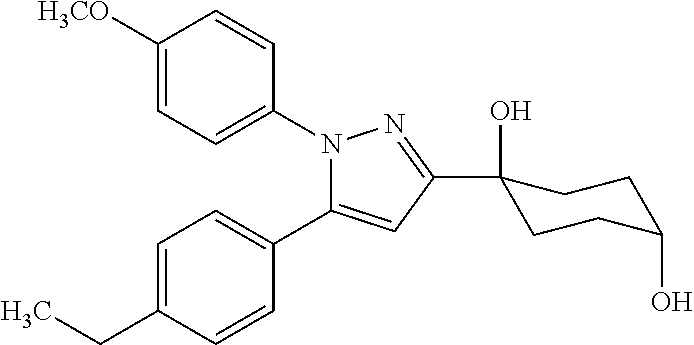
C1([H3CO])=CC=C(N2C(C3=CC=C(CC)C=C3)=CC(C3(O)CCC(O)CC3)=N2)C=C1
